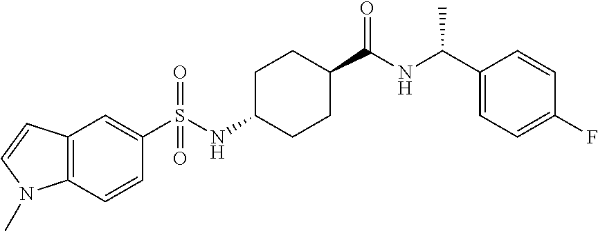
C1=CC2=C(N1C)C=CC(S(NC1CCC(C(NC(C3=CC=C(F)C=C3)C)=O)CC1)(=O)=O)=C2
